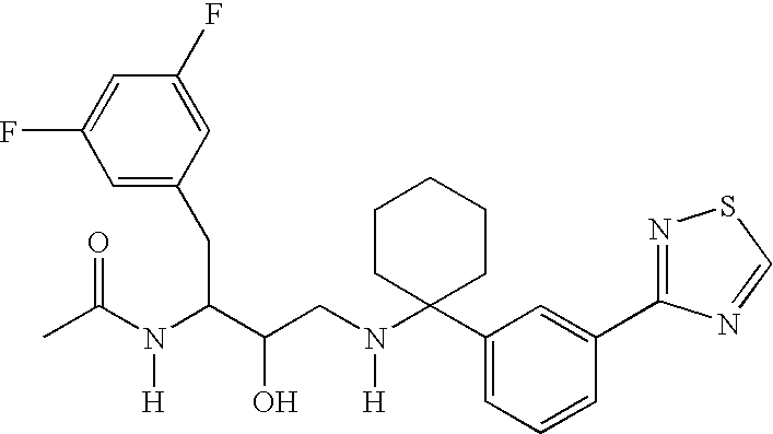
C1(F)=CC(F)=CC(CC(C(CN(C2(C3=CC=CC(C4=NSC=N4)=C3)CCCCC2)[H])O)N(C(C)=O)[H])=C1
